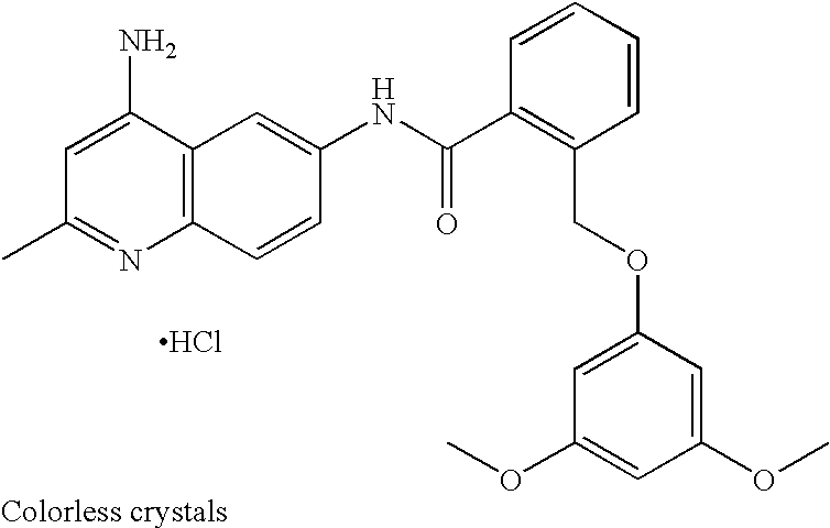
CC1=NC2=C(C(N)=C1)C=C(NC(C1=C(COC3=CC(OC)=CC(OC)=C3)C=CC=C1)=O)C=C2.Cl
